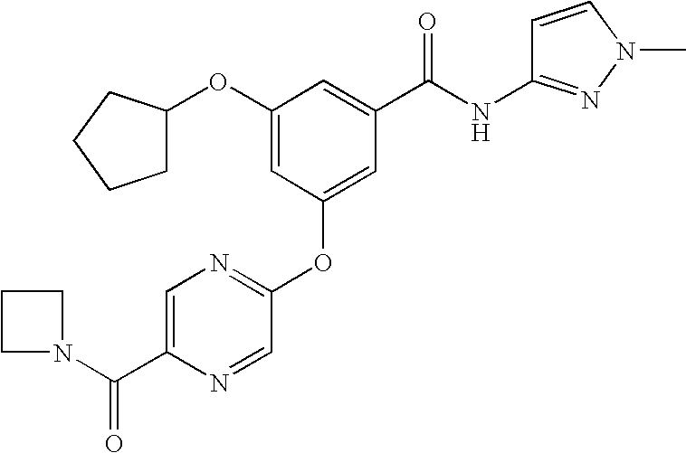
C1(OC2=CC(OC3=NC=C(C(N4CCC4)=O)N=C3)=CC(C(=O)NC3=NN(C)C=C3)=C2)CCCC1
